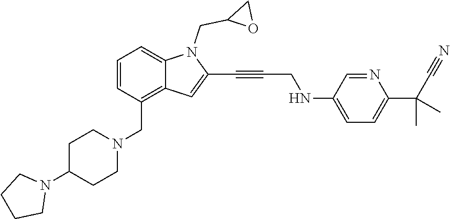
C1=CC(CN2CCC(N3CCCC3)CC2)=C2C(=C1)N(CC1OC1)C(C#CCNC1=CC=C(C(C#N)(C)C)N=C1)=C2
